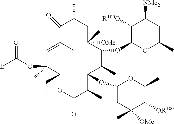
C1(=O)C(C)CC([OMe])(C)C(OC2OC(C)CC([NMe2])C2[R100O])C(C)C(OC2CC([OMe])(C)C([OR100])C(C)O2)C(C)C(=O)OC(CC)C(OC([L])=O)(C)C=C1C
